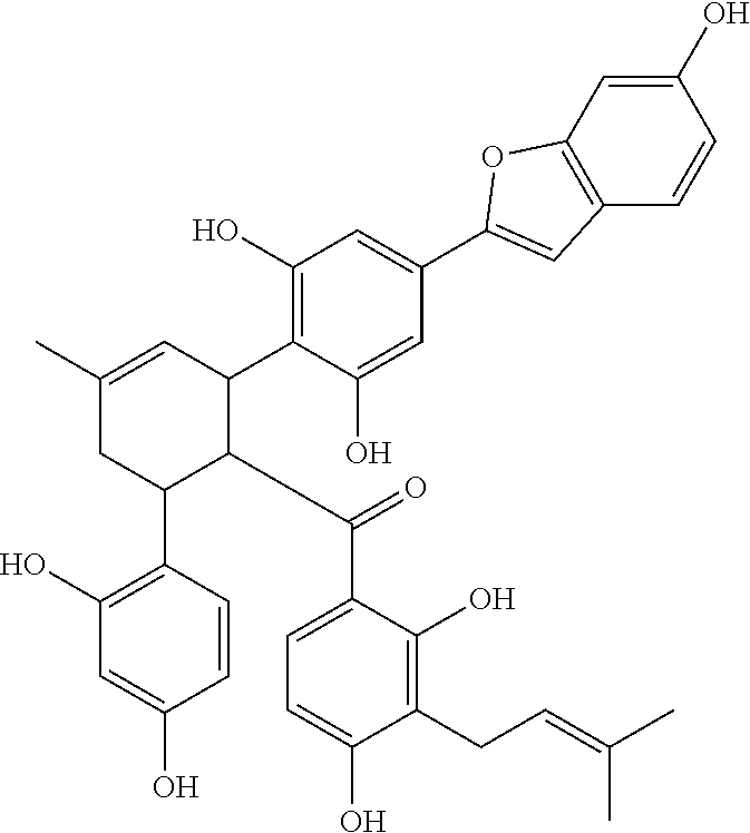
C1=CC(C2C(C(=O)C3=CC=C(O)C(CC=C(C)C)=C3O)C(C3=C(O)C=C(C4=CC5=C(C=C(O)C=C5)O4)C=C3O)C=C(C)C2)=C(O)C=C1O
